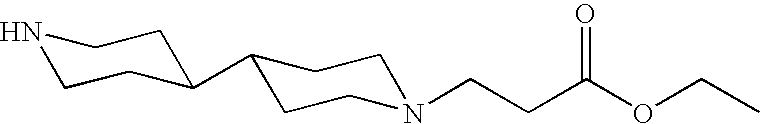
N1CCC(C2CCN(CCC(OCC)=O)CC2)CC1
